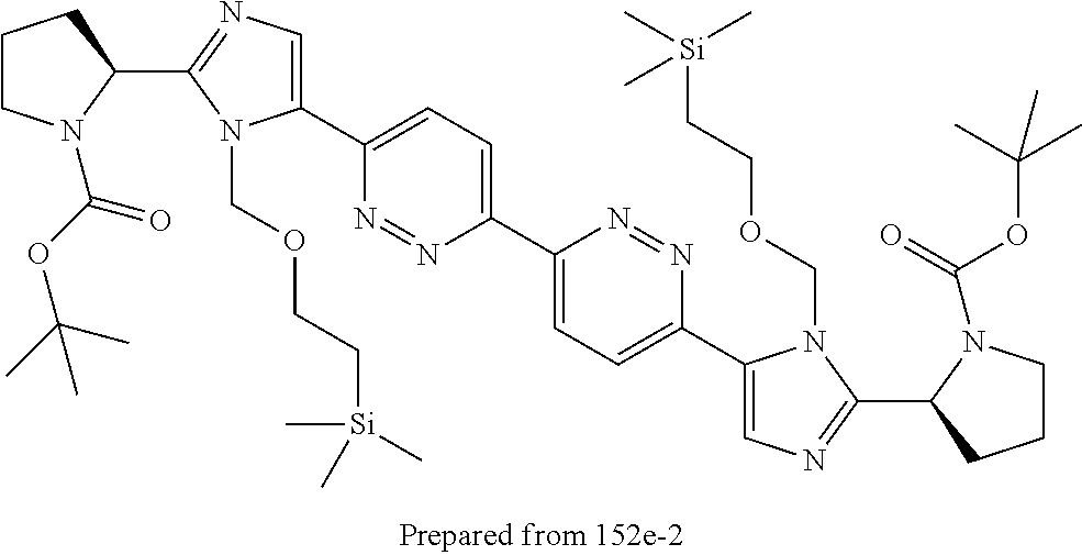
C1(C2=CC=C(C3=CC=C(C4=CN=C(C5CCCN5C(=O)OC(C)(C)C)N4COCC[Si](C)(C)C)N=N3)N=N2)=CN=C(C2CCCN2C(OC(C)(C)C)=O)N1COCC[Si](C)(C)C
